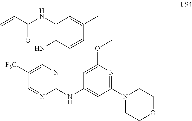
C=CC(=O)NC1=C(NC2=C([F3C])C=NC(NC3=CC(N4CCOCC4)=NC(OC)=C3)=N2)C=CC(C)=C1
